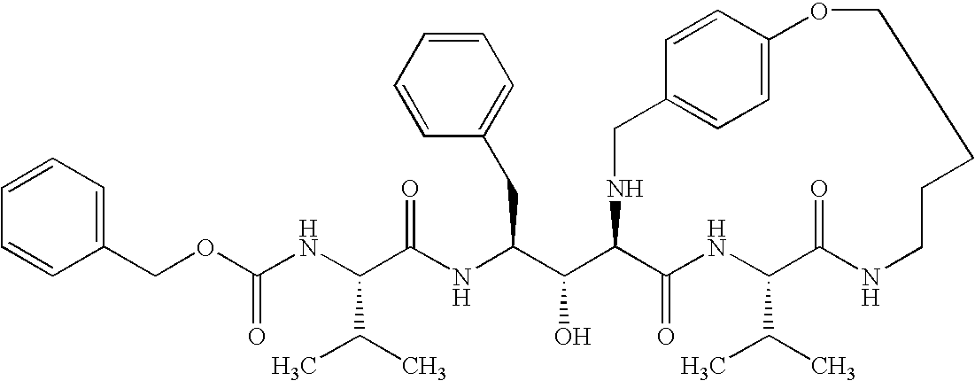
C1(COC(NC(C(NC(C(C2C(=O)NC(C(C)C)C(=O)NCCCCOC3=CC=C(CN2)C=C3)O)CC2=CC=CC=C2)=O)C(C)C)=O)=CC=CC=C1
